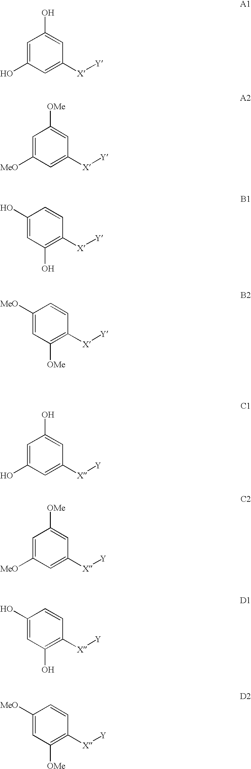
C1=C(O)C=C([X][Y])C=C1O.C1=C([MeO])C=C([X][Y])C=C1[OMe].C1(O)=CC(O)=C([X][Y])C=C1.C1([MeO])=CC([OMe])=C([X][Y])C=C1.C1=C(O)C=C([X][Y])C=C1O.C1=C([MeO])C=C([X][Y])C=C1[OMe].C1(O)=CC(O)=C([X][Y])C=C1.C1([MeO])=CC([OMe])=C([X][Y])C=C1
